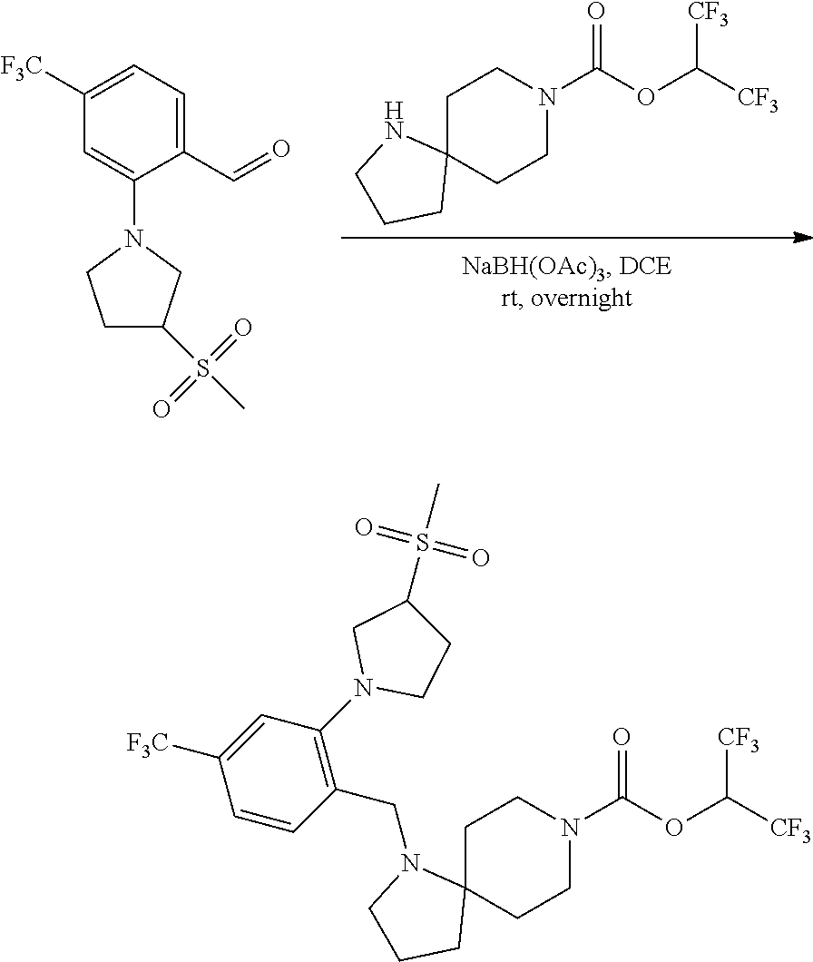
C1C2(CCN(C(OC([CF3])[CF3])=O)C1)NCCC2.C1=C(N2CCC(S(C)(=O)=O)C2)C(C=O)=CC=C1[F3C].C1C2(CCN(C(OC([CF3])[CF3])=O)C1)N(CC1=C(N3CCC(S(C)(=O)=O)C3)C=C([F3C])C=C1)CCC2
